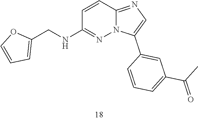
C(C1=CC=CO1)NC1=NN2C(=NC=C2C2=CC(C(C)=O)=CC=C2)C=C1
